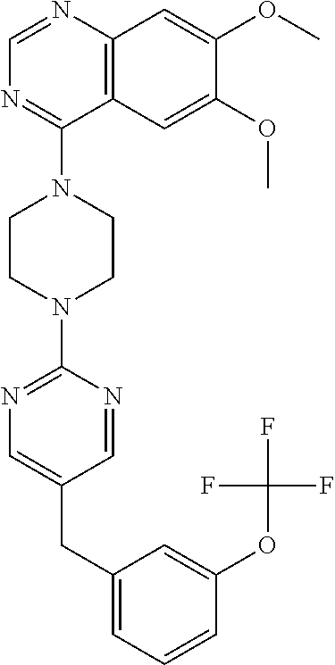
C12=C(N=CN=C1N1CCN(C3=NC=C(CC4=CC=CC(OC(F)(F)F)=C4)C=N3)CC1)C=C(OC)C(OC)=C2
